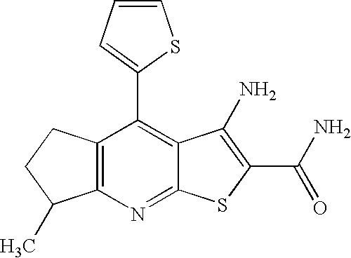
C12=C(C(C3=CC=CS3)=C3C(=N1)SC(C(N)=O)=C3N)CCC2C
